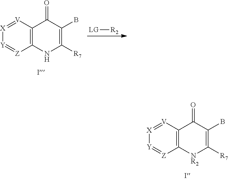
[X]1=[V]C2=C([Z]=[Y]1)[NR2]C([R7])=C(B)C2=O.[X]1=[V]C2=C([Z]=[Y]1)NC([R7])=C(B)C2=O.[LG][R2]
